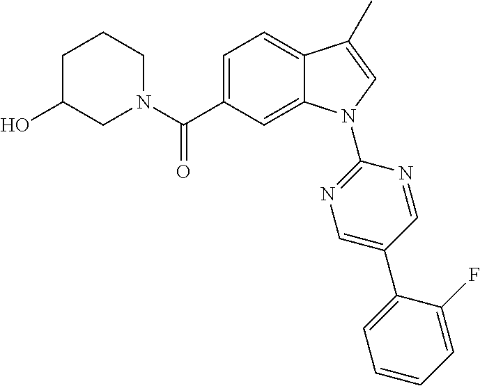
C1C(O)CN(C(C2=CC=C3C(=C2)N(C2=NC=C(C4=CC=CC=C4F)C=N2)C=C3C)=O)CC1
